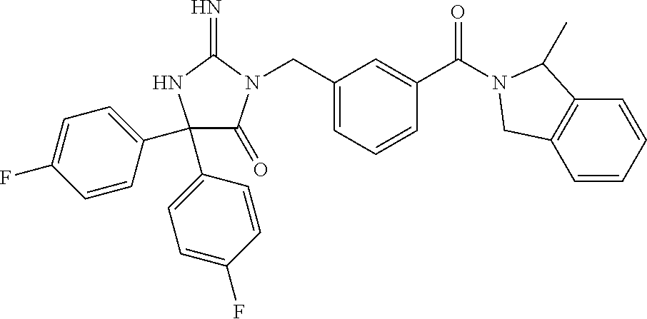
C1(C2=CC=C(F)C=C2)(C2=CC=C(F)C=C2)C(=O)N(CC2=CC=CC(C(=O)N3C(C)C4=C(C=CC=C4)C3)=C2)C(=N)N1
